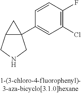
C12C(C3=CC(Cl)=C(F)C=C3)(C1)CNC2
